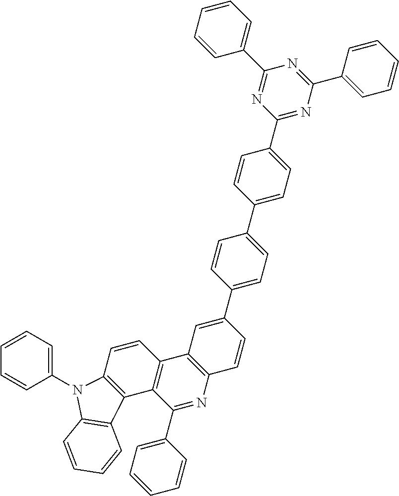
C1(C2=CC3=C(C=C2)N=C(C2=CC=CC=C2)C2=C3C=CC3=C2C2=C(N3C3=CC=CC=C3)C=CC=C2)=CC=C(C2=CC=C(C3=NC(C4=CC=CC=C4)=NC(C4=CC=CC=C4)=N3)C=C2)C=C1
